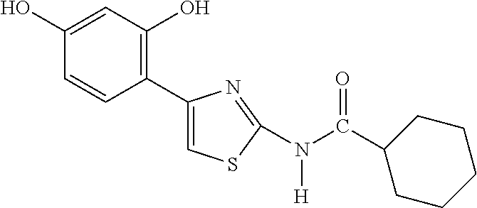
C1(O)=CC(O)=C(C2=CSC(N(C(=O)C3CCCCC3)[H])=N2)C=C1
